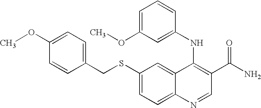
C1(SCC2=CC=C(OC)C=C2)=CC=C2C(=C1)C(NC1=CC(OC)=CC=C1)=C(C(N)=O)C=N2
